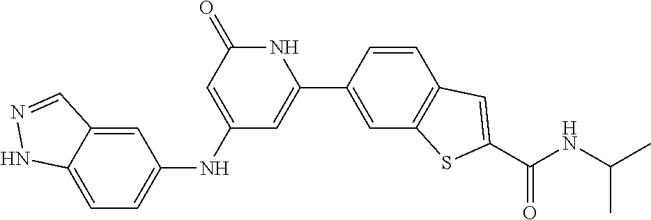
C1=CC(C2=CC(NC3=CC=C4C(=C3)C=NN4)=CC(=O)N2)=CC2=C1C=C(C(NC(C)C)=O)S2
